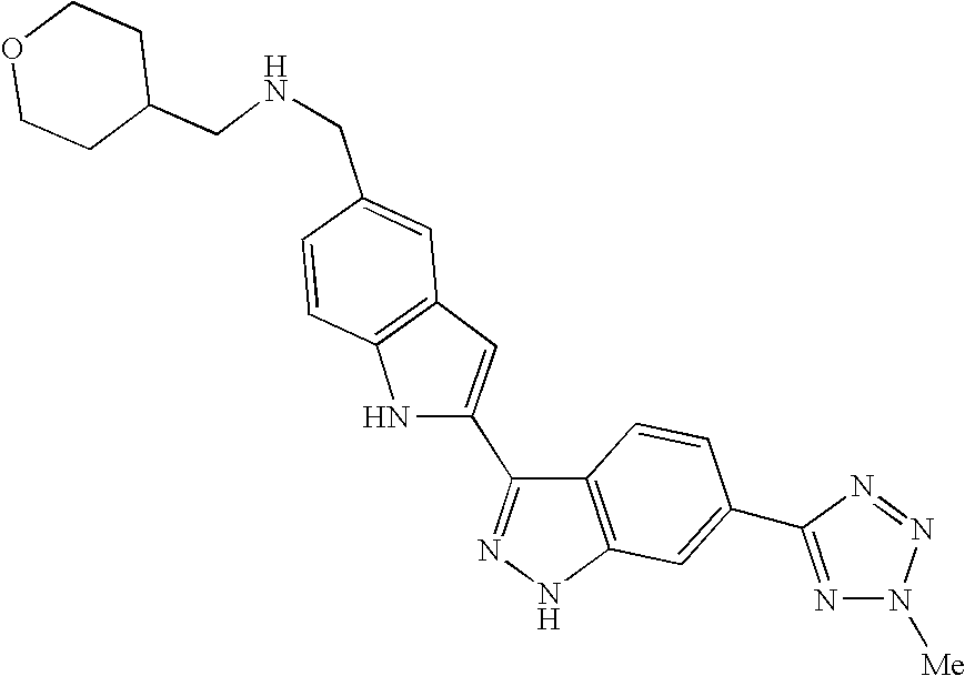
N(CC1=CC2=C(C=C1)NC(C1=NNC3=C1C=CC(C1=NN([Me])N=N1)=C3)=C2)CC1CCOCC1
